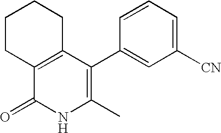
C12=C(C(C3=CC([CN])=CC=C3)=C(C)NC1=O)CCCC2
